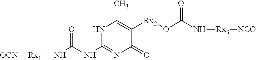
N1C(NC(N[Rx1][OCN])=O)=NC(=O)C([Rx2]OC(N[Rx3][NCO])=O)=C1C
